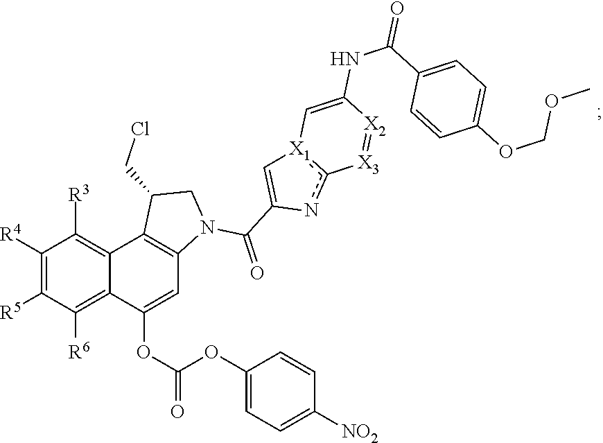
C1([R4])=C([R5])C([R6])=C2C(=C1[R3])C1=C(C=C2OC(=O)OC2=CC=C([NO2])C=C2)N(C(C2=C[X1]3c(n2)[X3]=[X2]C(NC(=O)C2=CC=C(OCOC)C=C2)=C3)=O)CC1CCl
